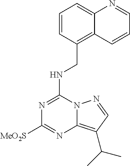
N(C1=NC([MeO2S])=NC2=C(C(C)C)C=NN12)CC1=C2C(=CC=C1)N=CC=C2
